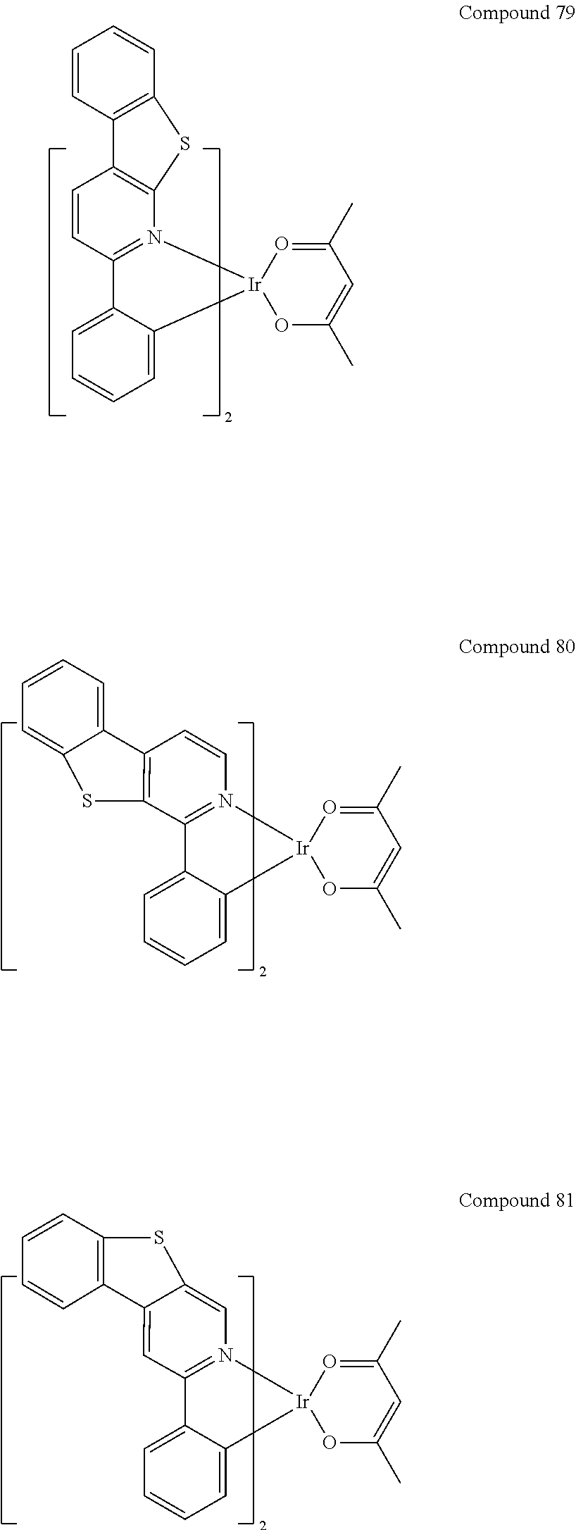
C12=N(C=CC3=C1SC1=CC=CC=C31)[Ir]1(C3=CC=CC=C23)OC(C)=CC(C)=O1.C1=CC2=C(N3=C1C1=CC=CC=C1[Ir]31OC(C)=CC(C)=O1)SC1=C2C=CC=C1.S1C2=CN3=C(C4=CC=CC=C4[Ir]34OC(C)=CC(C)=O4)C=C2C2=C1C=CC=C2
